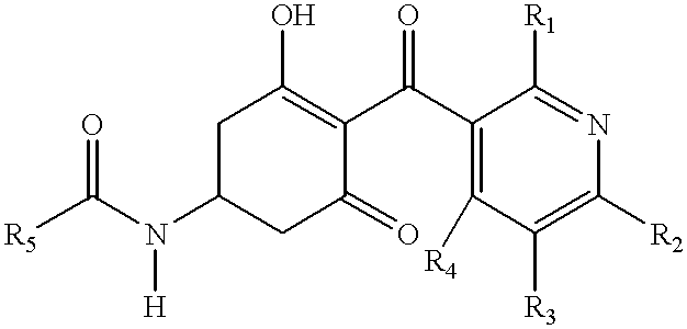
C1C(N(C([R5])=O)[H])CC(=O)C(C(C2=C([R4])C([R3])=C([R2])N=C2[R1])=O)=C1O
